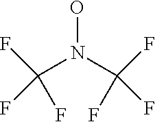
ON(C(F)(F)F)C(F)(F)F
